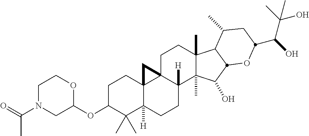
C1C(OC2OCCN(C(=O)C)C2)C(C)(C)C2([H])C3(C1)C1(C([H])(CC2)C2(C)C(C)(CC1)C1C(C)CC(C(C(C)(O)C)O)OC1C2O)C3
